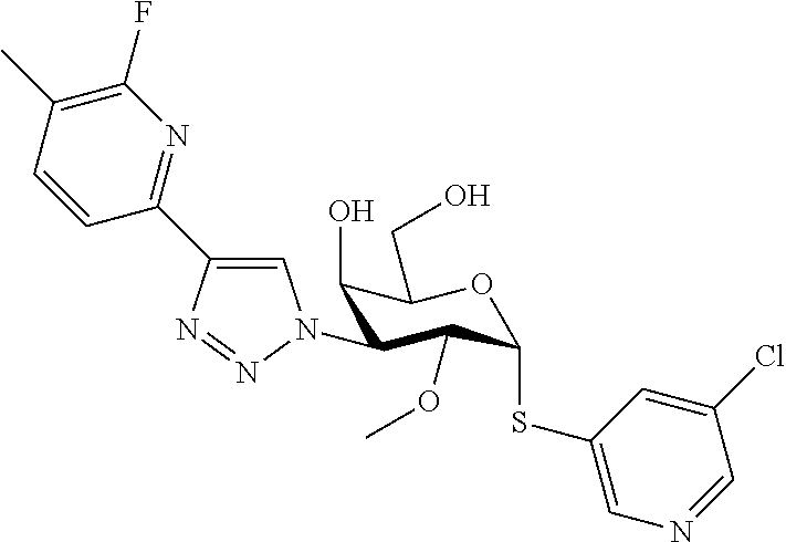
N1=C(C2=CN(C3C(O)C(CO)OC(SC4=CN=CC(Cl)=C4)C3OC)N=N2)C=CC(C)=C1F
